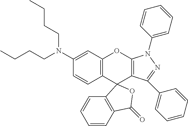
C1(N(CCCC)CCCC)=CC2=C(C=C1)C1(C3=C(O2)N(C2=CC=CC=C2)N=C3C2=CC=CC=C2)C2=C(C=CC=C2)C(=O)O1
